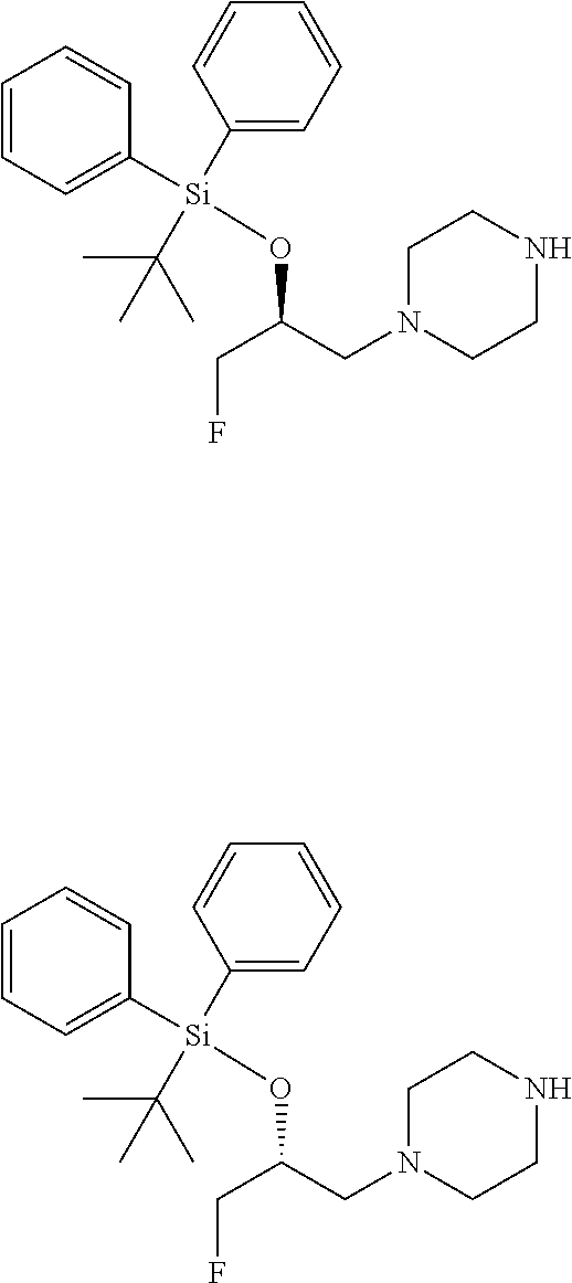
C1N(CC(CF)O[Si](C2=CC=CC=C2)(C(C)(C)C)C2=CC=CC=C2)CCNC1.C1N(CC(CF)O[Si](C2=CC=CC=C2)(C(C)(C)C)C2=CC=CC=C2)CCNC1
